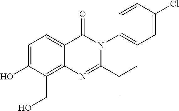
C1=C(O)C(CO)=C2C(=C1)C(=O)N(C1=CC=C(Cl)C=C1)C(C(C)C)=N2
